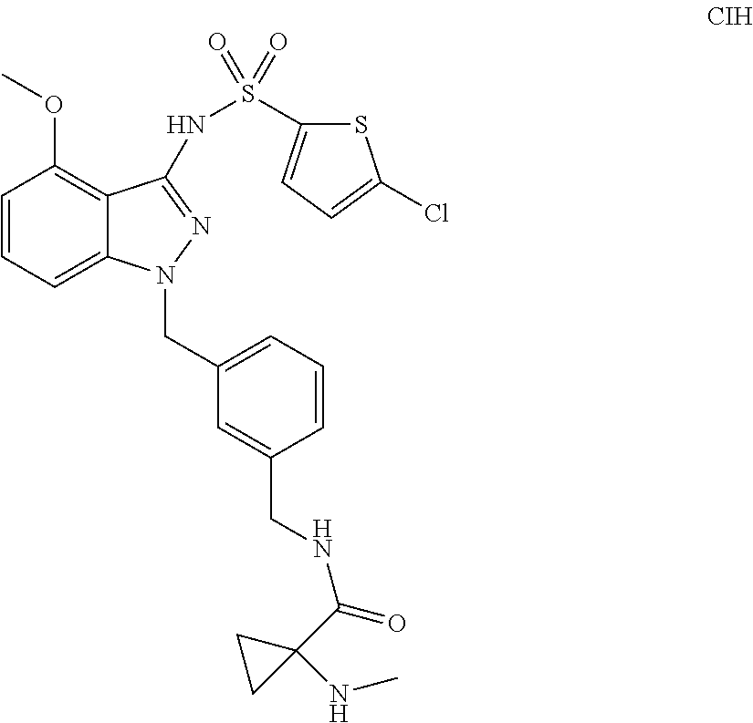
C1=CC=C2C(=C1OC)C(NS(=O)(=O)C1=CC=C(Cl)S1)=NN2CC1=CC=CC(CNC(=O)C2(NC)CC2)=C1
